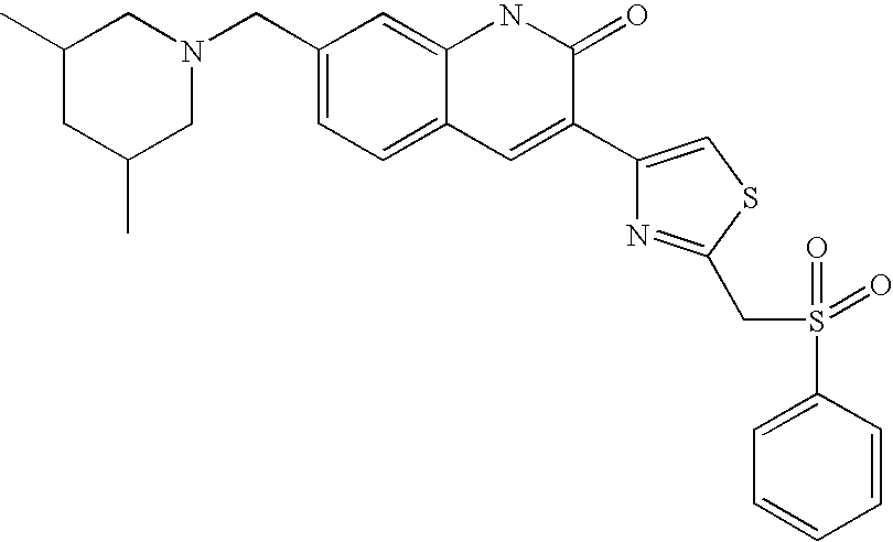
C1(C)CC(C)CN(CC2=CC=C3C(=C2)NC(=O)C(C2=CSC(CS(=O)(=O)C4=CC=CC=C4)=N2)=C3)C1
